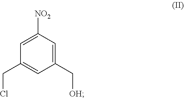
C1([NO2])=CC(CCl)=CC(C[OH])=C1
